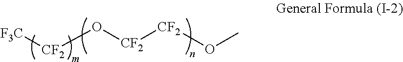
[F3C][CF2]O[CF2][CF2]OC
